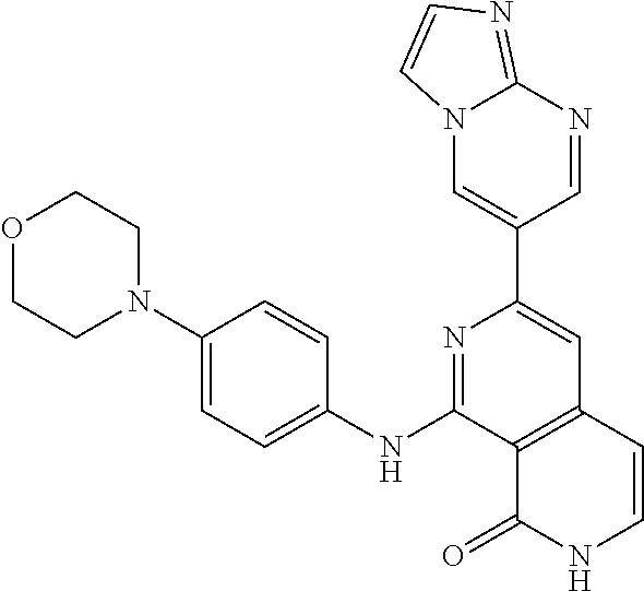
C12=C(C=CNC1=O)C=C(C1=CN3C(=NC=C3)N=C1)N=C2NC1=CC=C(N2CCOCC2)C=C1
